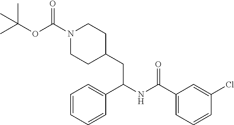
C1=CC=C(C(CC2CCN(C(OC(C)(C)C)=O)CC2)NC(C2=CC=CC(Cl)=C2)=O)C=C1
